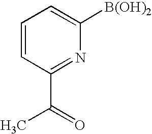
C1=CC(C(=O)C)=NC([B(OH)2])=C1
